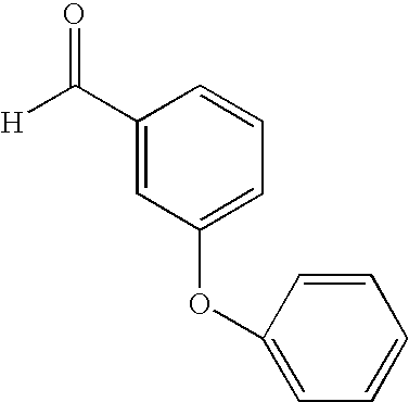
C1(C([H])=O)=CC(OC2=CC=CC=C2)=CC=C1
